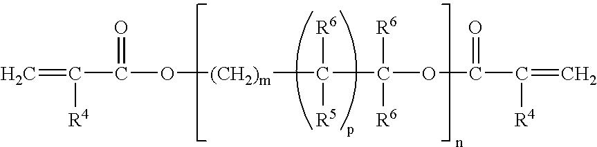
C=C([R4])C(=O)O[(CH2)m]C(C(OC(C(=C)[R4])=O)([R6])[R6])([R5])[R6]
